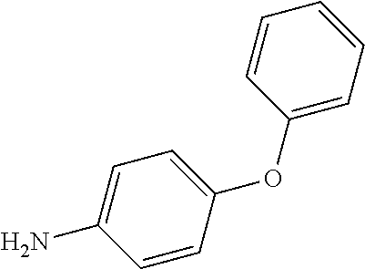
C1=C(OC2=CC=CC=C2)C=CC(N)=C1
